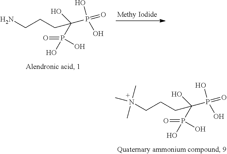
N(CCCC(P(=O)(O)O)(O)P(=O)(O)O)(C)(C)C.NCCCC(P(=O)(O)O)(O)P(=O)(O)O
